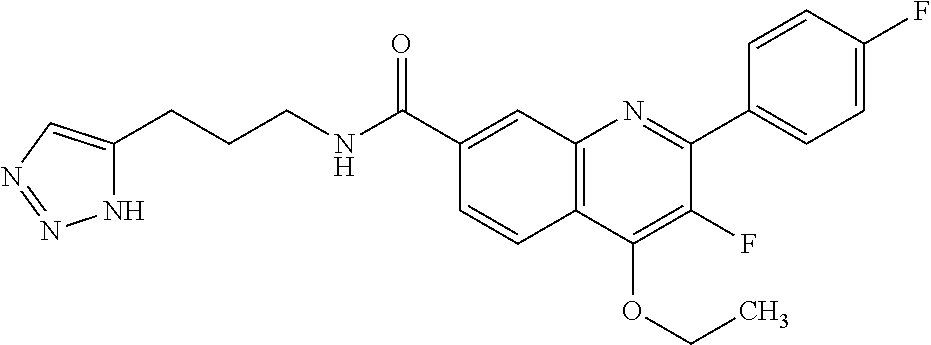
C1(C(NCCCC2=CN=NN2)=O)=CC2=C(C=C1)C(OCC)=C(F)C(C1=CC=C(F)C=C1)=N2
